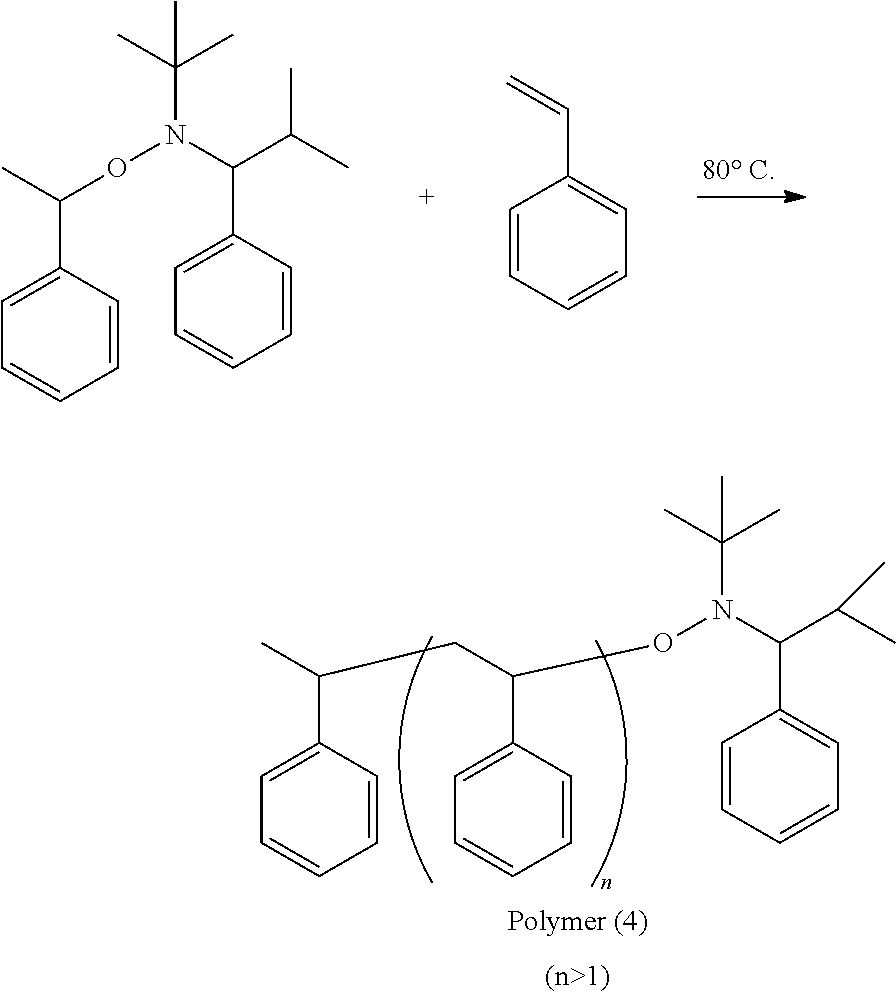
CC(C)(C)N(C(C(C)C)C1=CC=CC=C1)OC(C1=CC=CC=C1)C.C1=CC=CC=C1C=C.CC(C)(C)N(C(C(C)C)C1=CC=CC=C1)OC(C1=CC=CC=C1)CC(C)C1=CC=CC=C1
